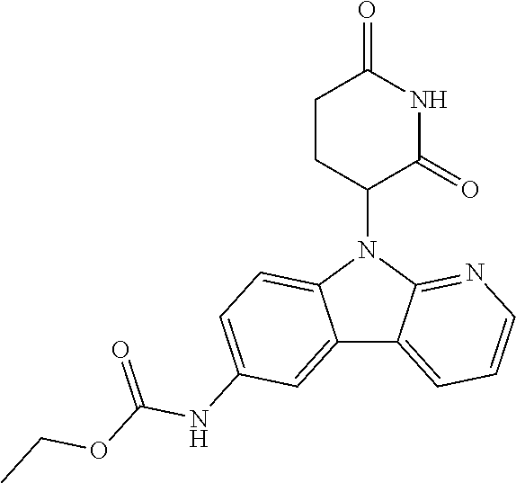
N1(C2CCC(=O)NC2=O)C2=NC=CC=C2C2=CC(NC(OCC)=O)=CC=C12
